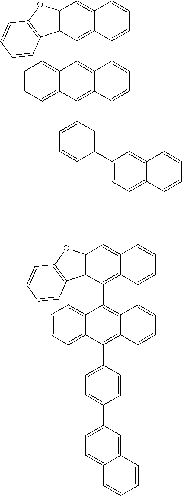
C1=CC=C2C(=C1)C(C1=C3C(=CC4=C1C1=C(O4)C=CC=C1)C=CC=C3)=C1C(=C2C2=CC=CC(C3=CC=C4C(=C3)C=CC=C4)=C2)C=CC=C1.C1=CC=C2C(=C1)C(C1=C3C(=CC4=C1C1=C(O4)C=CC=C1)C=CC=C3)=C1C(=C2C2=CC=C(C3=CC=C4C(=C3)C=CC=C4)C=C2)C=CC=C1
